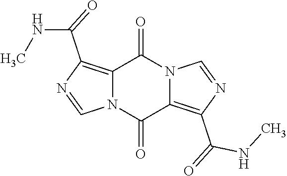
C12=C(C(=O)NC)N=CN1C(=O)C1=C(C(NC)=O)N=CN1C2=O
